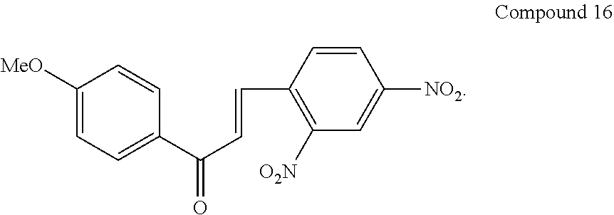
C1([MeO])=CC=C(C(C=CC2=C([O2N])C=C([NO2])C=C2)=O)C=C1
